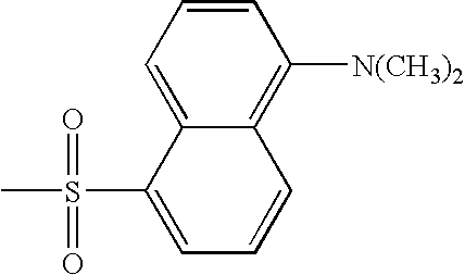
C1=CC=C2C(=C1[N(CH3)2])C=CC=C2S(C)(=O)=O
